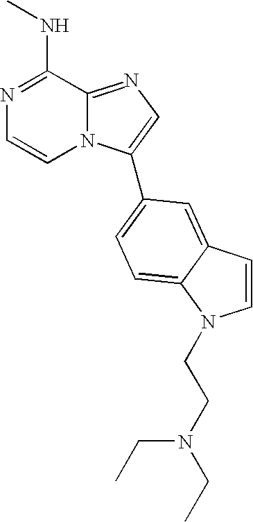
N1=C(NC)C2=NC=C(C3=CC=C4C(=C3)C=CN4CCN(CC)CC)N2C=C1
